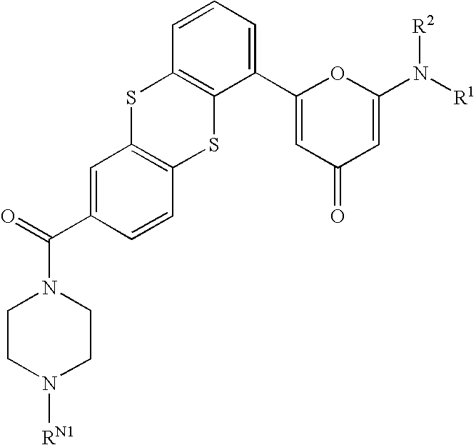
C1=C(C(=O)N2CCN([RN1])CC2)C=CC2=C1SC1=C(S2)C(C2=CC(=O)C=C(N([R1])[R2])O2)=CC=C1
